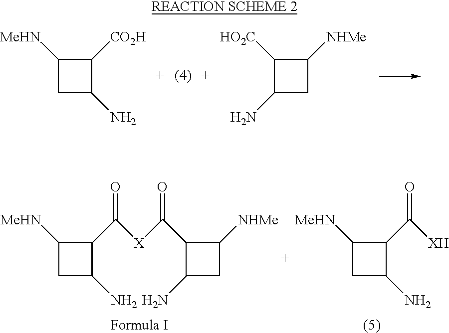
C1C(N)C([CO2H])C1[MeHN].C1(N)CC([NHMe])C1[HO2C].C1(N)CC([NHMe])C1C([X]C(C1C([MeHN])CC1N)=O)=O.C1C(N)C(C([XH])=O)C1[MeHN]
